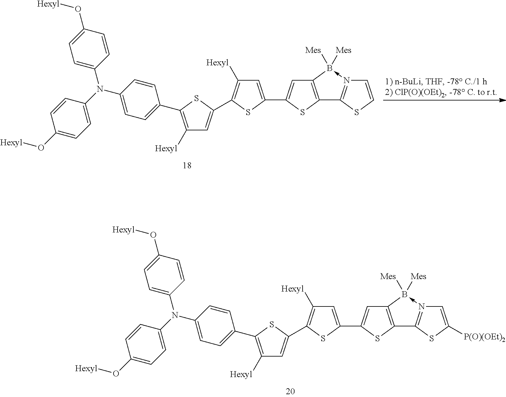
C1([Hexyl])=C(C2=CC=C(N(C3=CC=C(O[Hexyl])C=C3)C3=CC=C(O[Hexyl])C=C3)C=C2)SC(C2=C([Hexyl])C=C(C3=CC4=C(S3)C3=N(->B4([Mes])[Mes])C=CS3)S2)=C1.C1([Hexyl])=C(C2=CC=C(N(C3=CC=C(O[Hexyl])C=C3)C3=CC=C(O[Hexyl])C=C3)C=C2)SC(C2=C([Hexyl])C=C(C3=CC4=C(S3)C3=N(->B4([Mes])[Mes])C=C([P(O)(OEt)2])S3)S2)=C1
